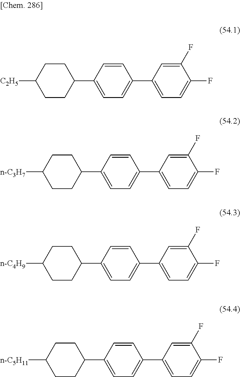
C1(C2=CC=C(C3=CC=C(F)C(F)=C3)C=C2)CCC([C2H5])CC1.C1(C2=CC=C(C3=CC=C(F)C(F)=C3)C=C2)CCC([n-C3H7])CC1.C1(C2=CC=C(C3=CC=C(F)C(F)=C3)C=C2)CCC([n-C4H9])CC1.C1(C2=CC=C(C3=CC=C(F)C(F)=C3)C=C2)CCC([n-C5H11])CC1
